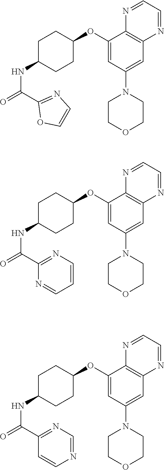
C1(OC2CCC(NC(=O)C3=NC=CO3)CC2)=CC(N2CCOCC2)=CC2=C1N=CC=N2.C1(OC2CCC(NC(=O)C3=NC=CC=N3)CC2)=CC(N2CCOCC2)=CC2=C1N=CC=N2.C1(OC2CCC(NC(=O)C3=NC=NC=C3)CC2)=CC(N2CCOCC2)=CC2=C1N=CC=N2
